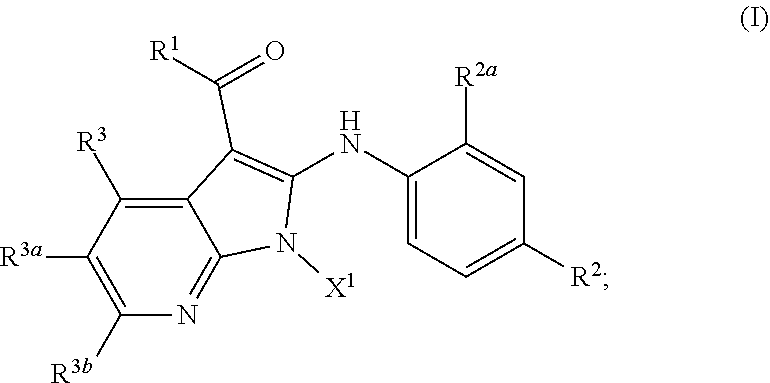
C1([R3])=C2C(C([R1])=O)=C(NC3=CC=C([R2])C=C3[R2a])N([X1])C2=NC([R3b])=C1[R3a]
